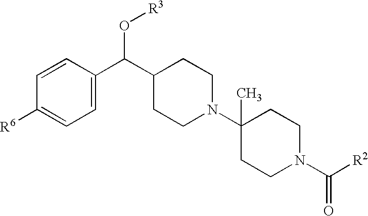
C1=CC([R6])=CC=C1C(C1CCN(C2(C)CCN(C([R2])=O)CC2)CC1)O[R3]
